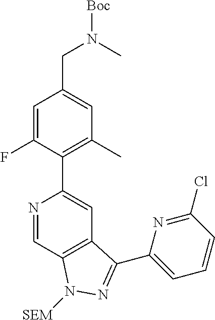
N1=CC2=C(C=C1C1=C(C)C=C(CN([Boc])C)C=C1F)C(C1=CC=CC(Cl)=N1)=NN2[SEM]
